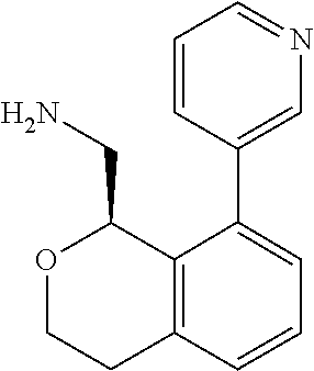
C1(C2=CN=CC=C2)=CC=CC2=C1C(CN)OCC2
